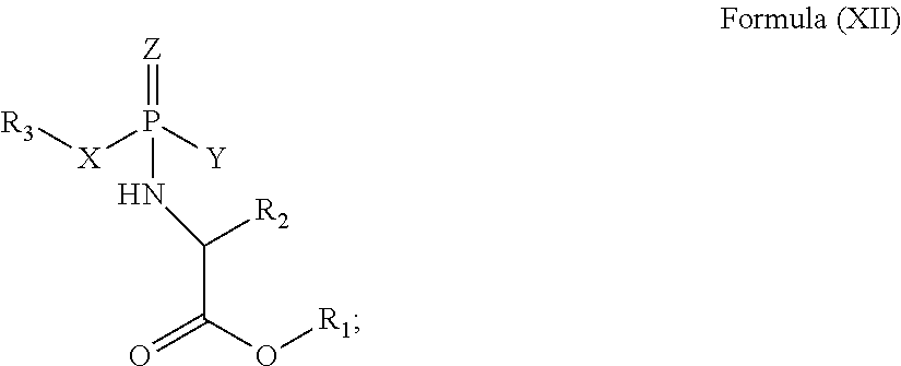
[R3][X]P([Y])(=[Z])NC([R2])C(=O)O[R1]
